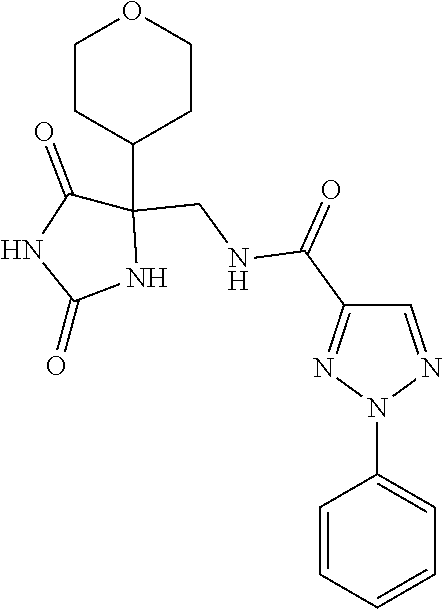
C1=NN(C2=CC=CC=C2)N=C1C(=O)NCC1(C2CCOCC2)C(=O)NC(=O)N1
